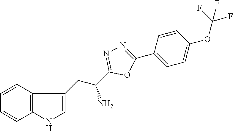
C1=CC2=C(C=C1)NC=C2CC(C1=NN=C(C2=CC=C(OC(F)(F)F)C=C2)O1)N
